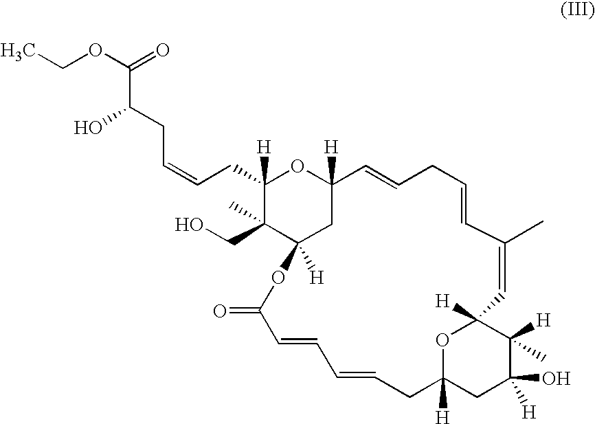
C(CC=CCC1([H])OC2([H])C=CCC=CC(C)=CC3([H])C(C)([H])C(O)([H])CC([H])(CC=CC=CC(=O)OC([H])(C1(C)CO)C2)O3)(O)C(OCC)=O
